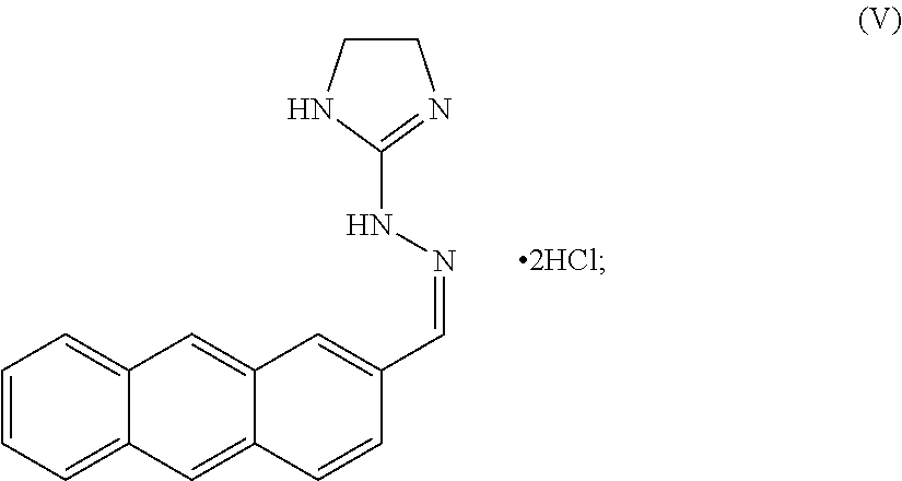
C1=CC=C2C(=C1)C=C1C(=C2)C=CC(C=NNC2=NCCN2)=C1
